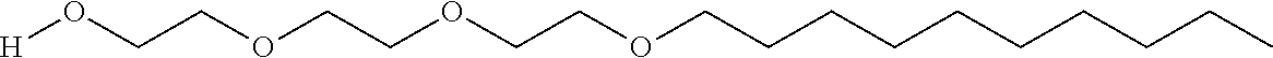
CCCCCCCCCCOCCOCCOCCO[H]
